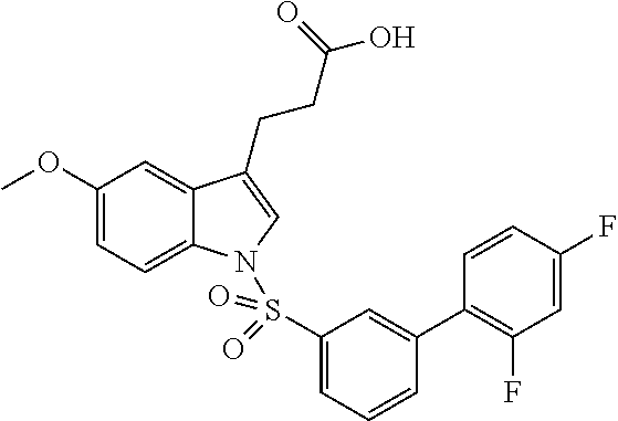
C1(OC)=CC=C2C(=C1)C(CCC(O)=O)=CN2S(C1=CC=CC(C2=C(F)C=C(F)C=C2)=C1)(=O)=O
